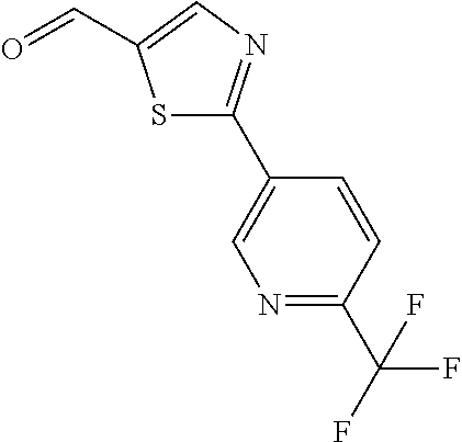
S1C(C2=CN=C(C(F)(F)F)C=C2)=NC=C1C=O
